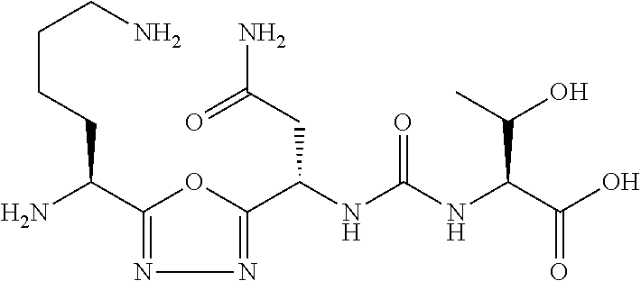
C1(C(N)CCCCN)=NN=C(C(NC(NC(C(O)=O)C(O)C)=O)CC(N)=O)O1
